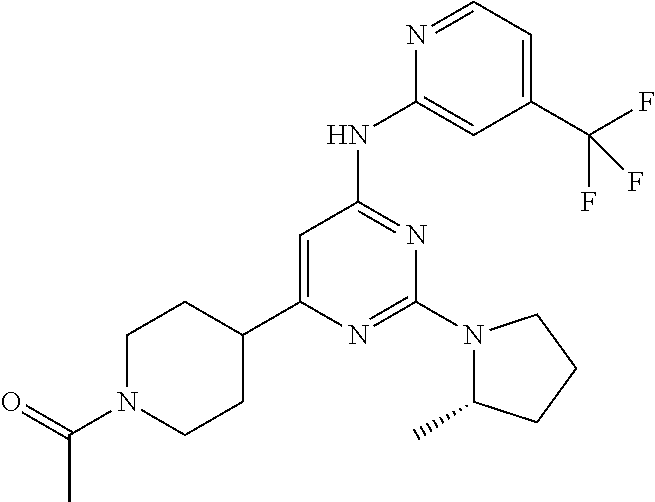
C1N(C(=O)C)CCC(C2=CC(NC3=CC(C(F)(F)F)=CC=N3)=NC(N3C(C)CCC3)=N2)C1
